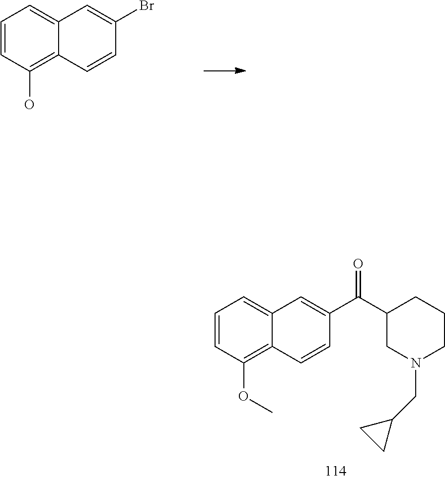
C1=CC2=C(OC)C=CC=C2C=C1C(C1CN(CC2CC2)CCC1)=O.C1=CC(O)=C2C(=C1)C=C(Br)C=C2
